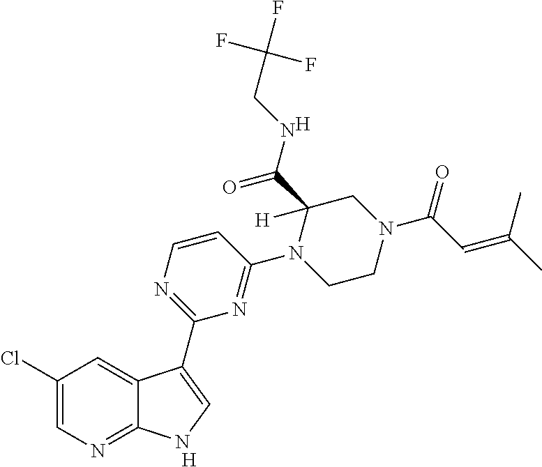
[H].C1=CN=C(C2=CNC3=NC=C(Cl)C=C32)N=C1N1CCN(C(C=C(C)C)=O)CC1(C(NCC(F)(F)F)=O)[H].[H]
